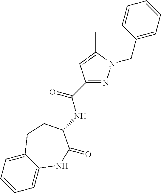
C1=C2C(=CC=C1)CCC(NC(C1=NN(CC3=CC=CC=C3)C(C)=C1)=O)C(=O)N2
